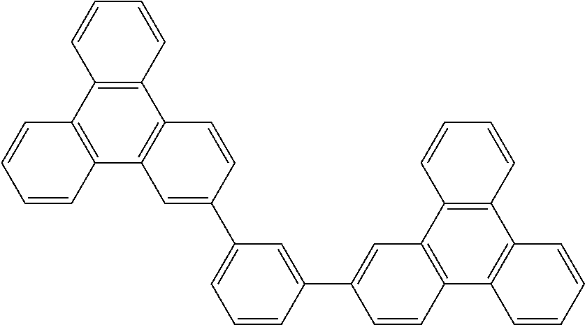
C12=C(C3=C(C4=C1C=CC(C1=CC=CC(C5=CC6=C(C=C5)C5=C(C7=C6C=CC=C7)C=CC=C5)=C1)=C4)C=CC=C3)C=CC=C2
